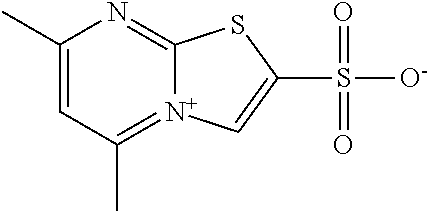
C12=NC(C)=CC(C)=[N+]1C=C(S([O-])(=O)=O)S2
